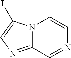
N12C(=NC=C1I)C=NC=C2
